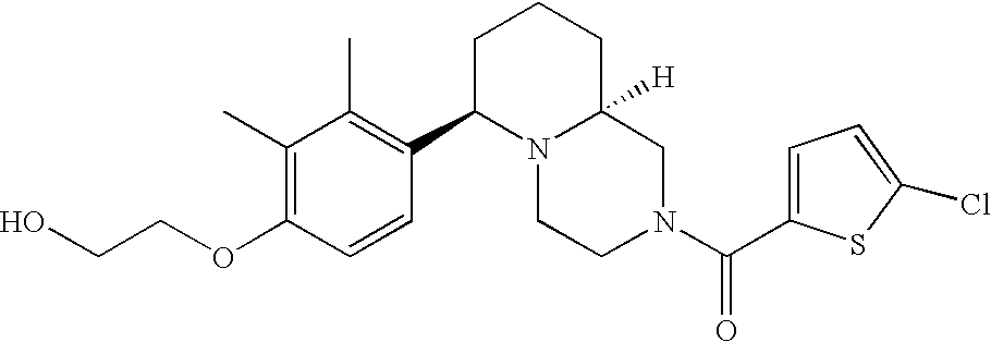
C(OC1=C(C)C(C)=C(C2N3C([H])(CN(C(=O)C4=CC=C(Cl)S4)CC3)CCC2)C=C1)CO
